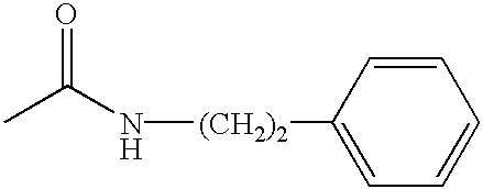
CC(N[(CH2)2]C1=CC=CC=C1)=O
